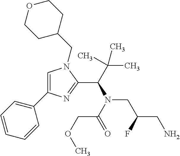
C1=C(C2=CC=CC=C2)N=C(C(N(CC(CN)F)C(COC)=O)C(C)(C)C)N1CC1CCOCC1
